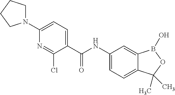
C1(NC(C2=CC=C(N3CCCC3)N=C2Cl)=O)=CC=C2C(=C1)B(O)OC2(C)C
